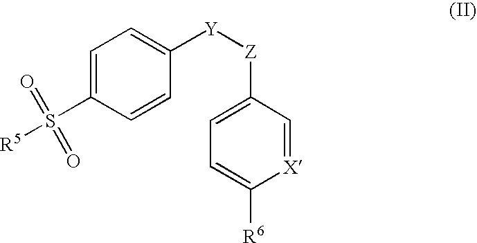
C1=C(S(=O)(=O)[R5])C=CC([Y][Z]C2=CC=C([R6])[X]=C2)=C1
